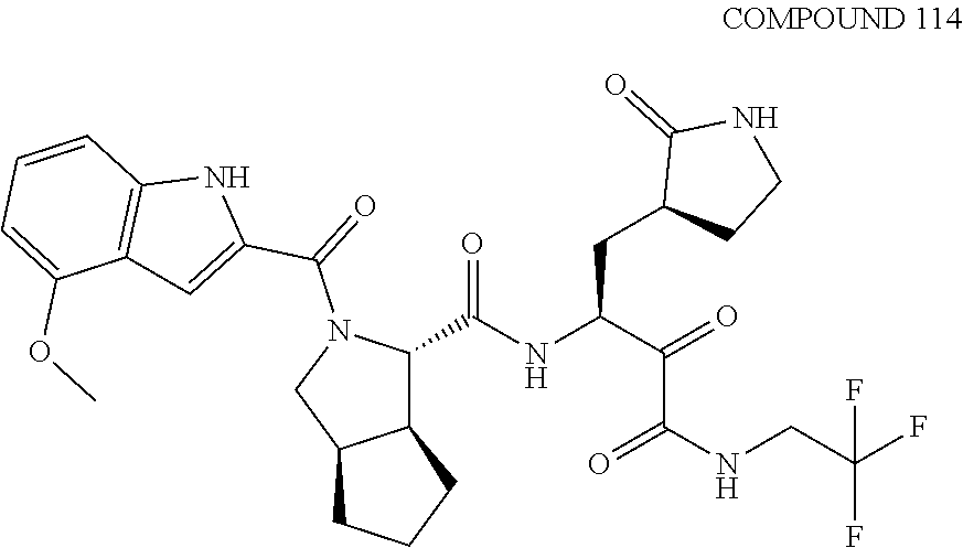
C1(C(NC(C(=O)C(=O)NCC(F)(F)F)CC2CCNC2=O)=O)N(C(C2=CC3=C(N2)C=CC=C3OC)=O)CC2C1CCC2
